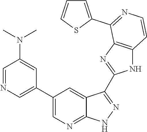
C1=NC=C(C2=CN=C3C(=C2)C(C2=NC4=C(N2)C=CN=C4C2=CC=CS2)=NN3)C=C1N(C)C
